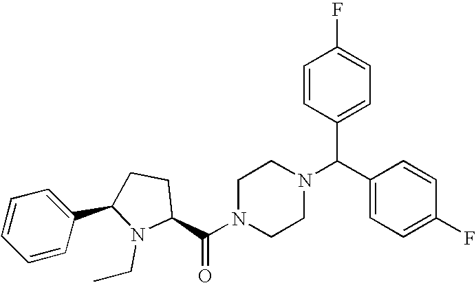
C(N1CCN(C(C2=CC=C(F)C=C2)C2=CC=C(F)C=C2)CC1)(=O)C1CCC(C2=CC=CC=C2)N1CC
